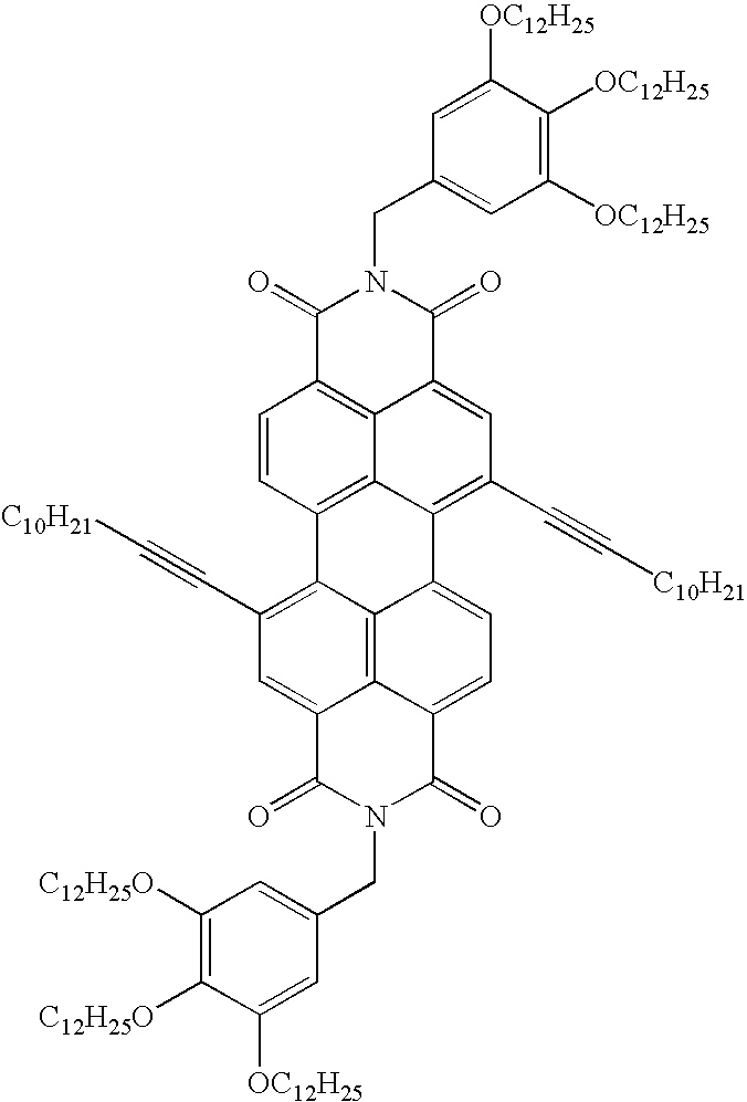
C1([OC12H25])=C([OC12H25])C([OC12H25])=CC(CN2C(=O)C3=C4C(=CC(C#C[C10H21])=C5C4=C(C=C3)C3=C(C#C[C10H21])C=C4C6=C3C5=CC=C6C(=O)N(CC3=CC([C12H25O])=C([C12H25O])C([OC12H25])=C3)C4=O)C2=O)=C1
